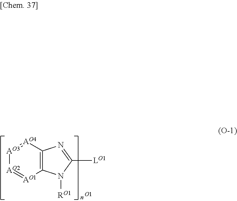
C12=C(N([RO1])C([LO1])=N1)[AO1]=[AO2][AO3]=[AO4]2.[O1]
